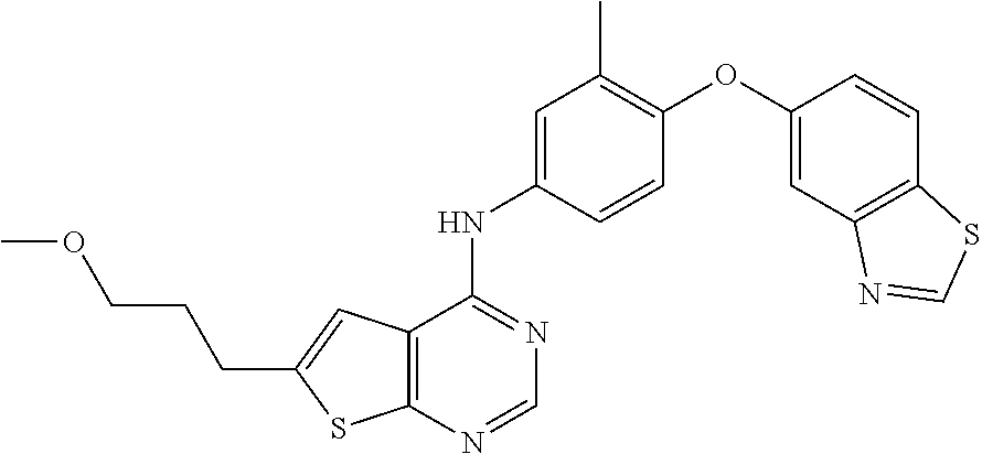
C12=C(C(NC3=CC(C)=C(OC4=CC5=C(C=C4)SC=N5)C=C3)=NC=N1)C=C(CCCOC)S2
